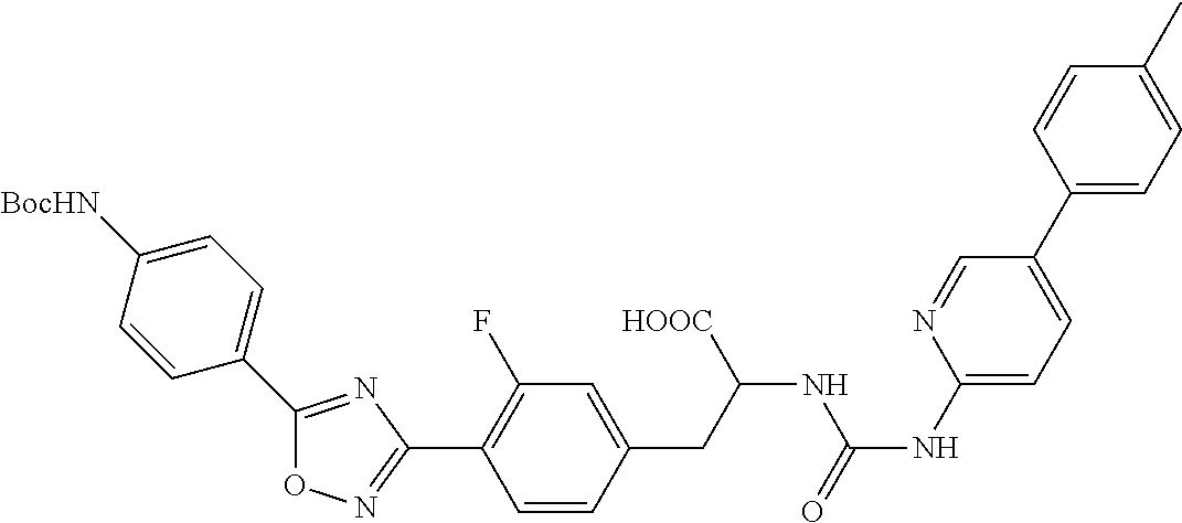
O1N=C(C2=C(F)C=C(CC(NC(NC3=CC=C(C4=CC=C(C)C=C4)C=N3)=O)[HOOC])C=C2)N=C1C1=CC=C([BocHN])C=C1
